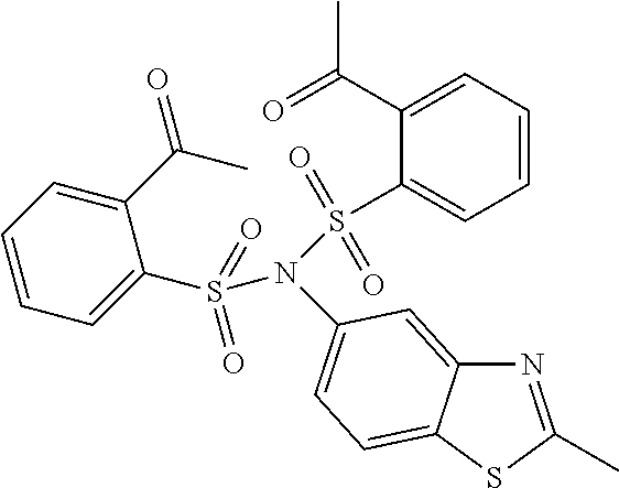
N1=C(C)SC2=CC=C(N(S(C3=CC=CC=C3C(=O)C)(=O)=O)S(C3=CC=CC=C3C(C)=O)(=O)=O)C=C12
